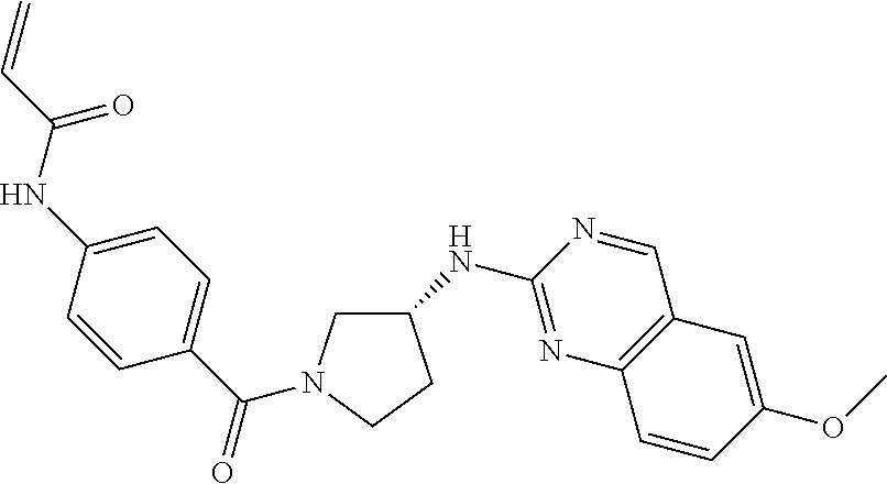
C1(NC2=NC3=C(C=N2)C=C(OC)C=C3)CN(C(C2=CC=C(NC(=O)C=C)C=C2)=O)CC1
